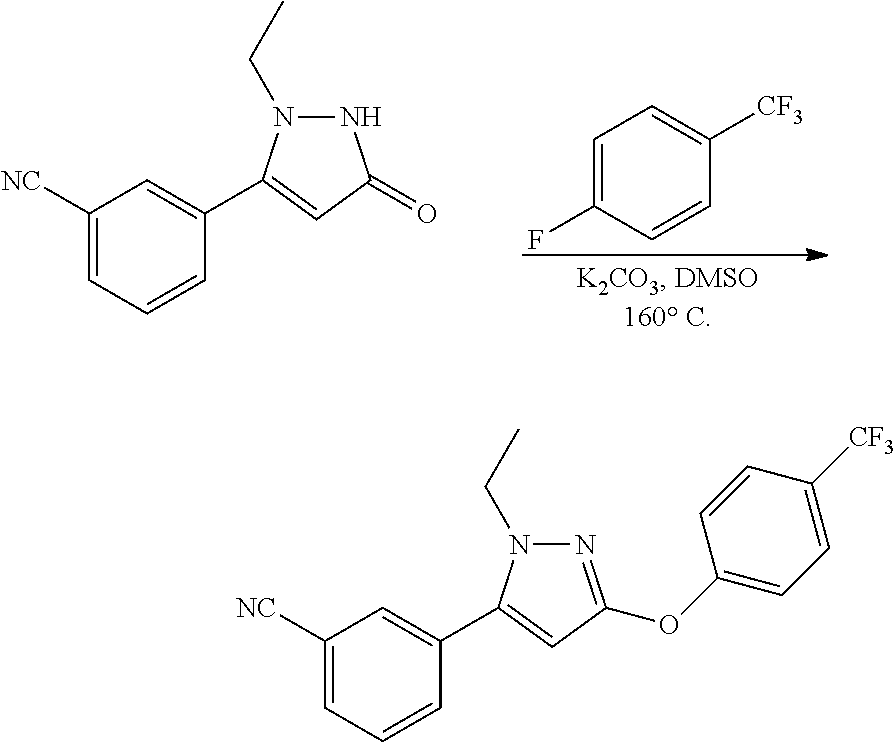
C1=C(F)C=CC([CF3])=C1.C1([NC])=CC=CC(C2=CC(=O)NN2CC)=C1.C1([NC])=CC=CC(C2=CC(OC3=CC=C([CF3])C=C3)=NN2CC)=C1
